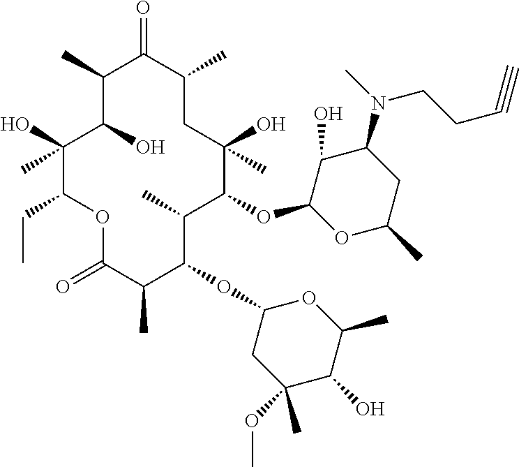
C1(O)C(O)(C)C(CC)OC(=O)C(C)C(OC2CC(C)(OC)C(O)C(C)O2)C(C)C(OC2OC(C)CC(N(C)CCC#C)C2O)C(C)(O)CC(C)C(=O)C1C
